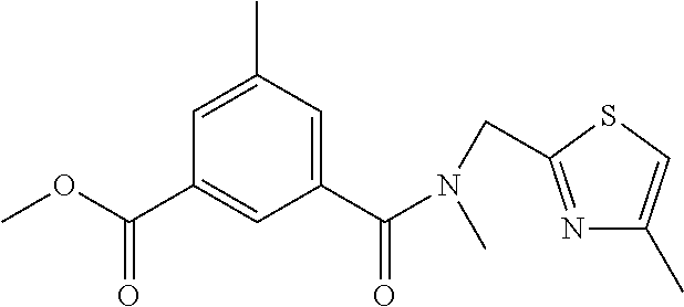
COC(C1=CC(C(=O)N(C)CC2=NC(C)=CS2)=CC(C)=C1)=O
